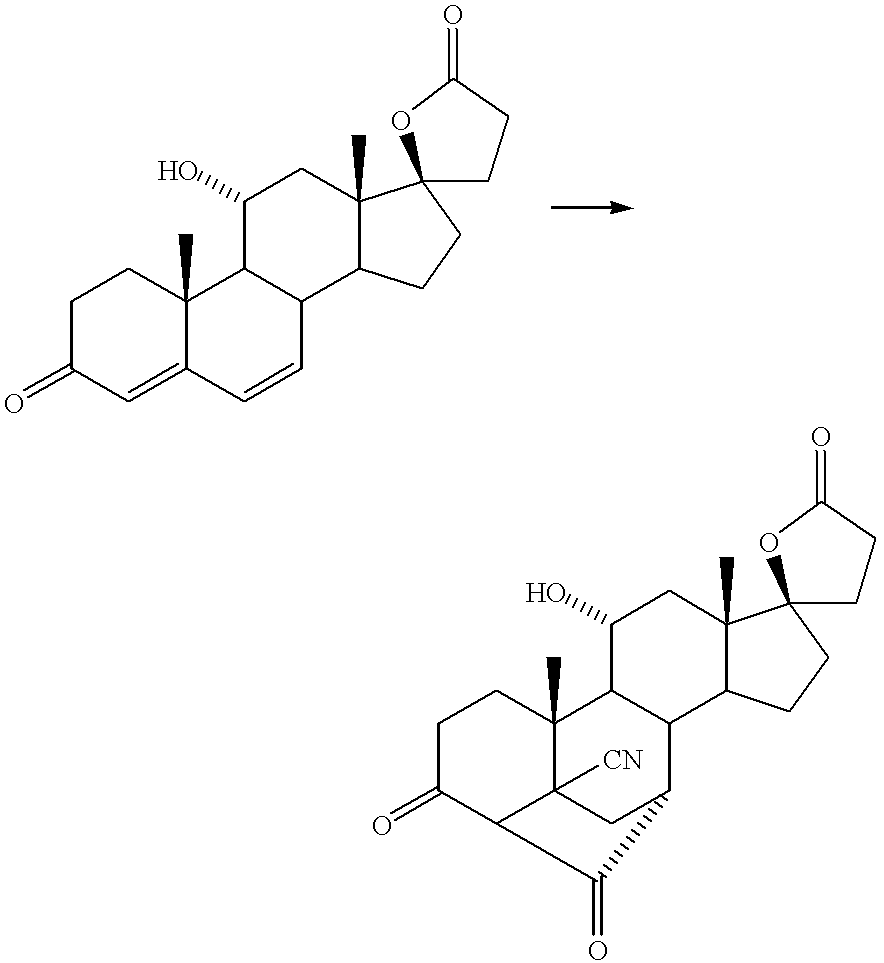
C1CC2(C)C(=CC1=O)C=CC1C2C(O)CC2(C)C1CCC21CCC(=O)O1.C1CC2(C)C3([CN])C(C1=O)C(=O)C(C3)C1C2C(O)CC2(C)C1CCC21CCC(=O)O1
